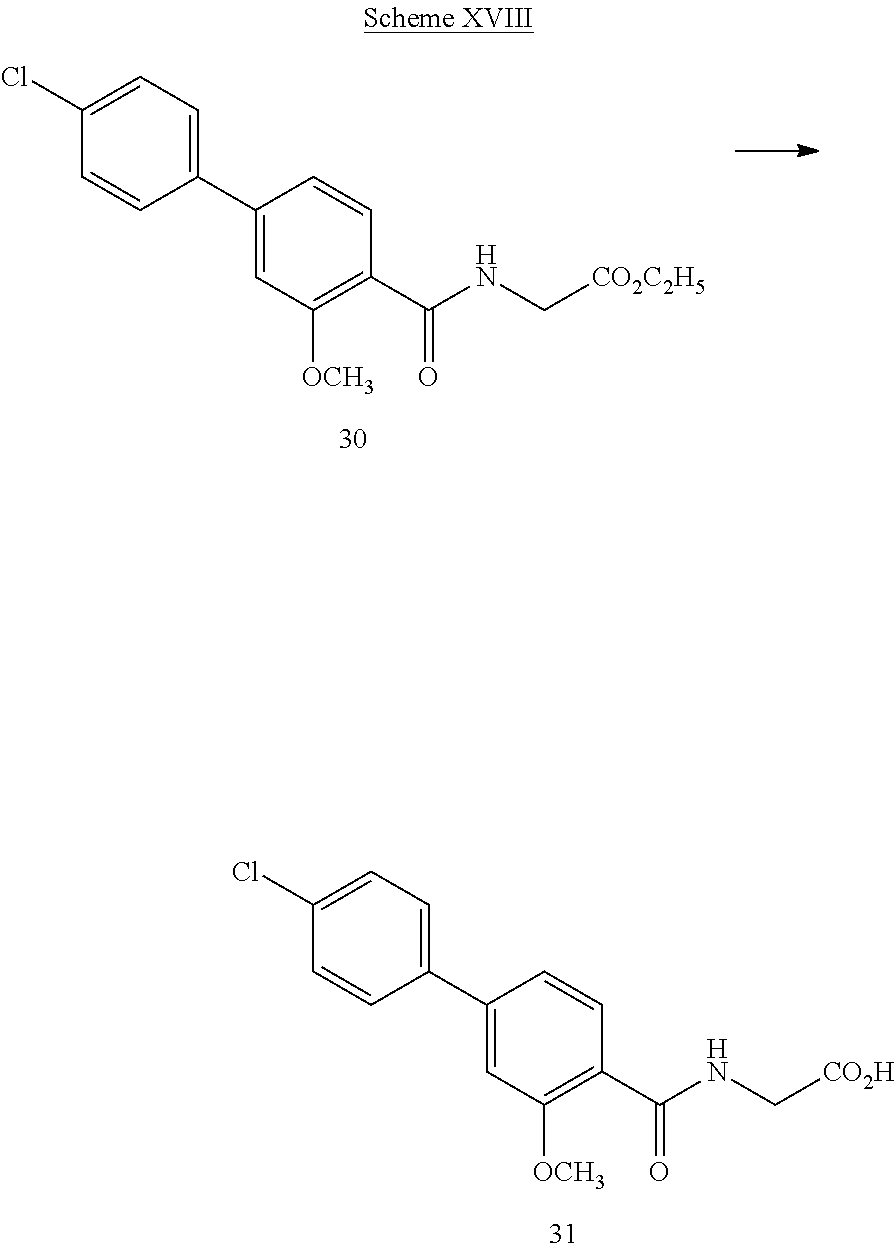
C1(Cl)=CC=C(C2=CC([OCH3])=C(C(NC[CO2C2H5])=O)C=C2)C=C1.C1(Cl)=CC=C(C2=CC([OCH3])=C(C(NC[CO2H])=O)C=C2)C=C1
